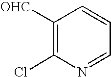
C1([OHC])=C(Cl)N=CC=C1
